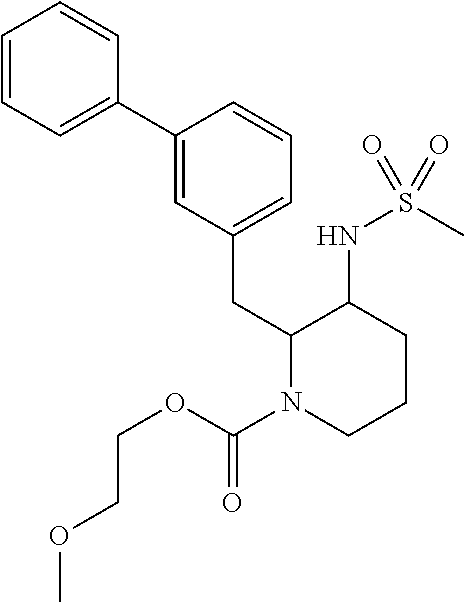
C1=C(C2=CC=CC=C2)C=CC=C1CC1N(C(OCCOC)=O)CCCC1NS(C)(=O)=O
